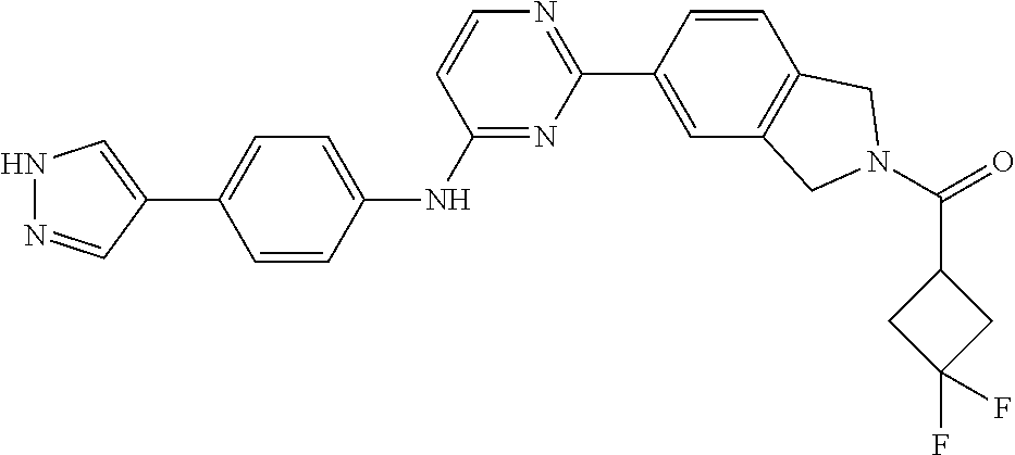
N1=C(NC2=CC=C(C3=CNN=C3)C=C2)C=CN=C1C1=CC2=C(C=C1)CN(C(C1CC(F)(F)C1)=O)C2
